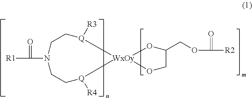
[R1]C(=O)N1CC[Q]([R3])[WxOy]2([Q]([R4])CC1)OC(COC([R2])=O)CO2
